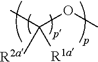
CC(OC)([R2a])[R1a]
